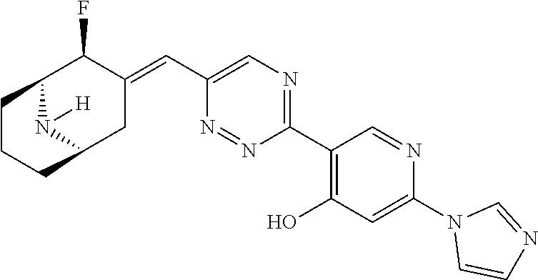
C1(C2=C(O)C=C(N3C=CN=C3)N=C2)=NC=C(C=C2C(F)C3N([H])C(C2)CCC3)N=N1
